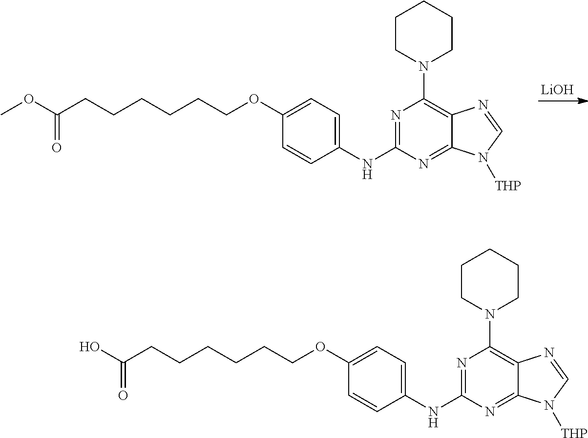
C1(OCCCCCCC(OC)=O)=CC=C(NC2=NC(N3CCCCC3)=C3C(=N2)N([THP])C=N3)C=C1.[LiOH].C1(OCCCCCCC(O)=O)=CC=C(NC2=NC(N3CCCCC3)=C3C(=N2)N([THP])C=N3)C=C1
